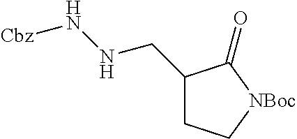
C1(CNN[Cbz])CC[NBoc]C1=O
